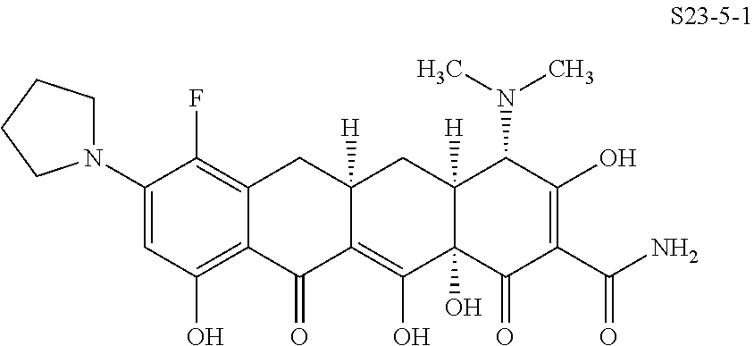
C1(N2CCCC2)=CC(O)=C2C(=C1F)CC1([H])C(=C(O)C3(O)C([H])(C1)C(N(C)C)C(O)=C(C(N)=O)C3=O)C2=O
